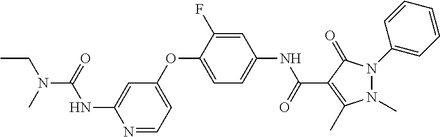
N1=CC=C(OC2=CC=C(NC(=O)C3=C(C)N(C)N(C4=CC=CC=C4)C3=O)C=C2F)C=C1NC(=O)N(CC)C
